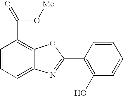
C1=CC=C2C(=C1C(O[Me])=O)OC(C1=C(O)C=CC=C1)=N2
